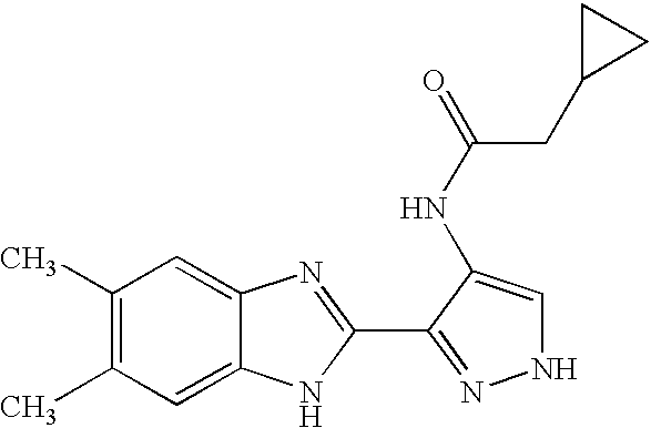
C1(C)=C(C)C=C2C(=C1)N=C(C1=NNC=C1NC(=O)CC1CC1)N2
